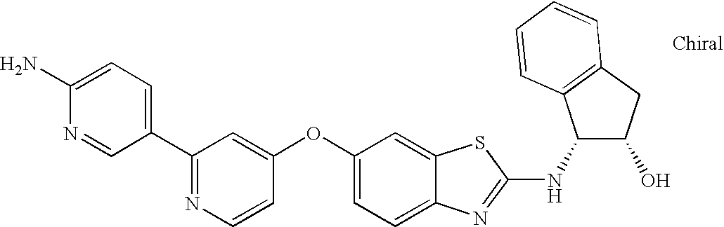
N1=C(C2=CC=C(N)N=C2)C=C(OC2=CC=C3C(=C2)SC(NC2C(O)CC4=C2C=CC=C4)=N3)C=C1
